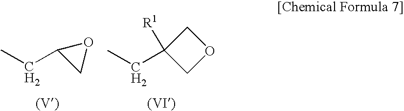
C(C1CO1)C.C(C1([R1])COC1)C
